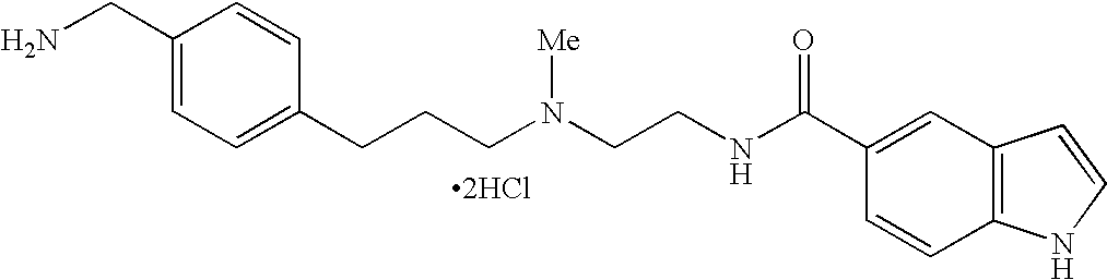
[2HCl].C1(CN)=CC=C(CCCN(CCNC(C2=CC3=C(C=C2)NC=C3)=O)[Me])C=C1
